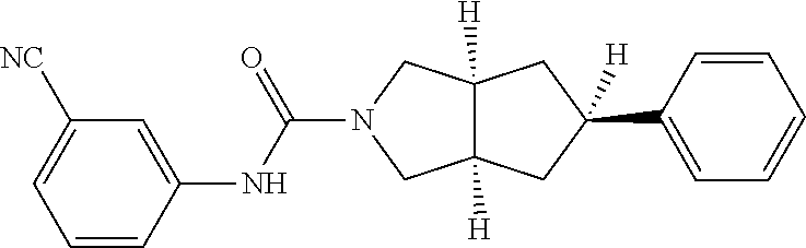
C1(C2([H])CC3([H])CN(C(NC4=CC([NC])=CC=C4)=O)CC3([H])C2)=CC=CC=C1
